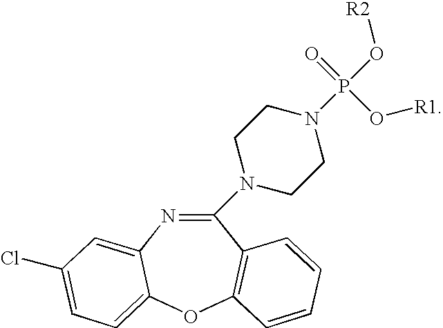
C1(N2CCN(P(O[R2])(=O)O[R1])CC2)=NC2=CC(Cl)=CC=C2OC2=C1C=CC=C2
